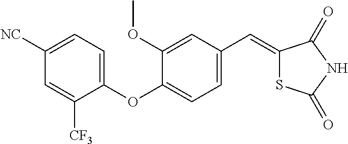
C1(OC2=CC=C(C=C3SC(=O)NC3=O)C=C2OC)=CC=C([NC])C=C1[CF3]
